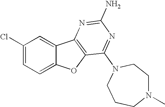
C1(Cl)=CC=C2C(=C1)C1=C(O2)C(N2CCN(C)CCC2)=NC(N)=N1
